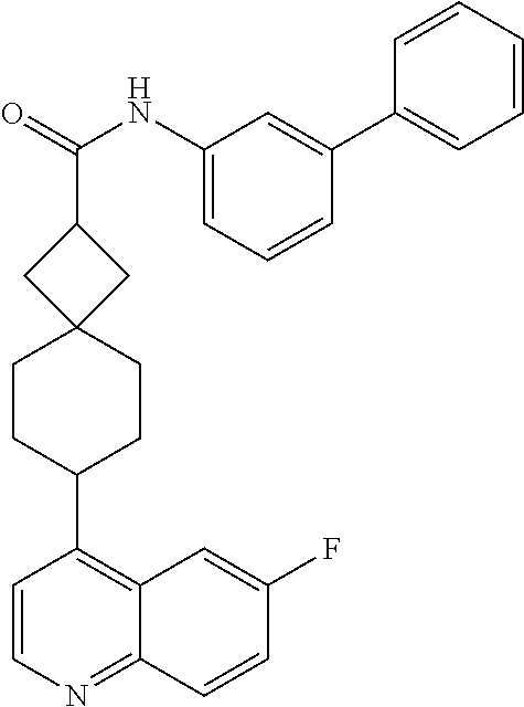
C1=CN=C2C(=C1C1CCC3(CC1)CC(C(=O)NC1=CC=CC(C4=CC=CC=C4)=C1)C3)C=C(F)C=C2
